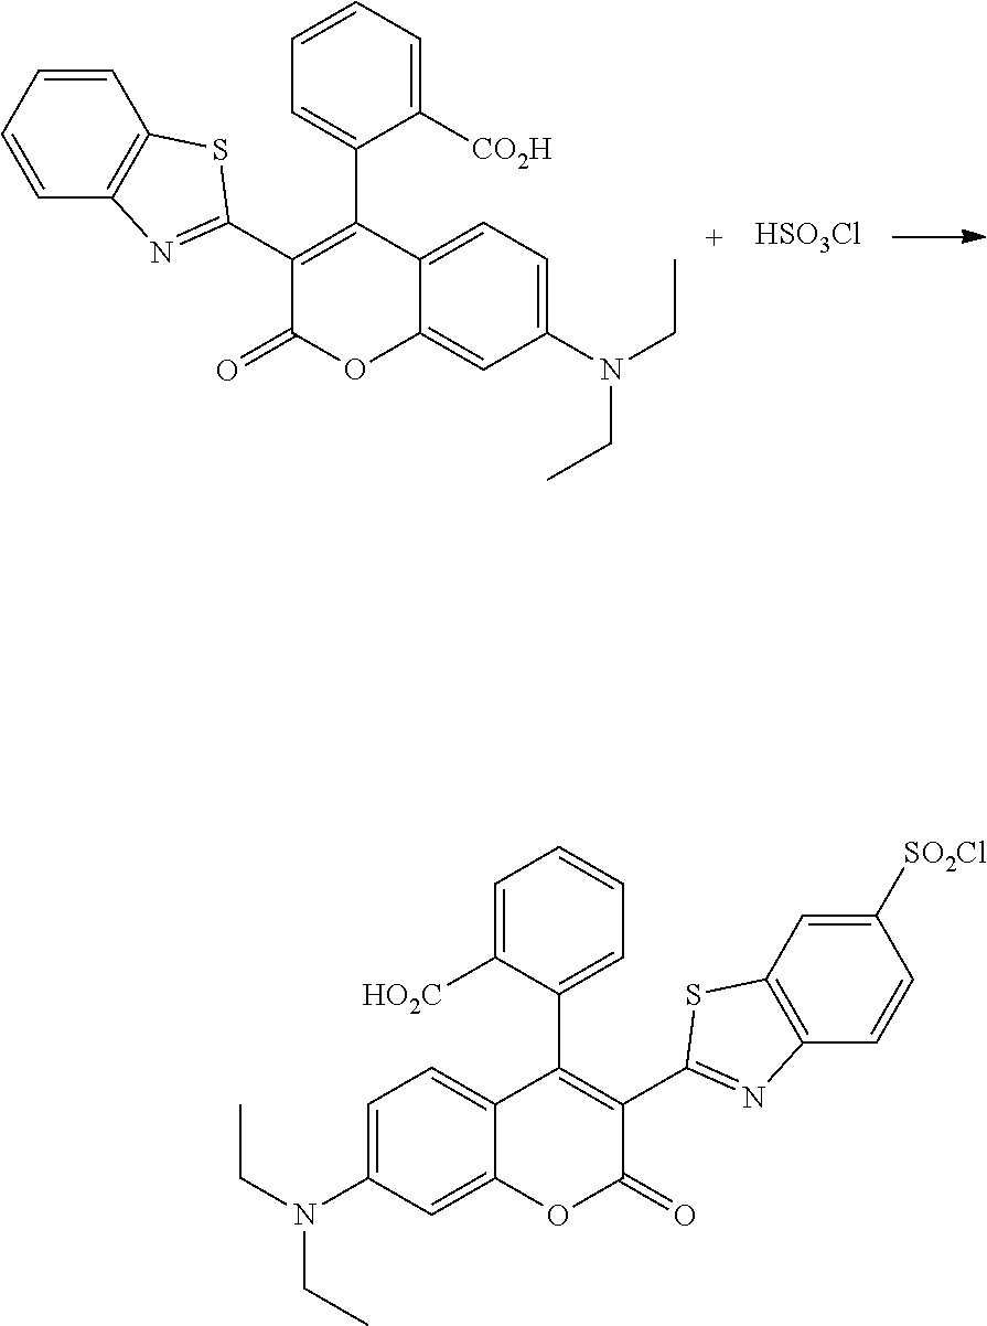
C1=C(N(CC)CC)C=C2C(=C1)C(C1=CC=CC=C1[HO2C])=C(C1=NC3=C(S1)C=C([SO2Cl])C=C3)C(=O)O2.C1=C(N(CC)CC)C=C2C(=C1)C(C1=CC=CC=C1[CO2H])=C(C1=NC3=C(S1)C=CC=C3)C(=O)O2.[HSO3Cl]
